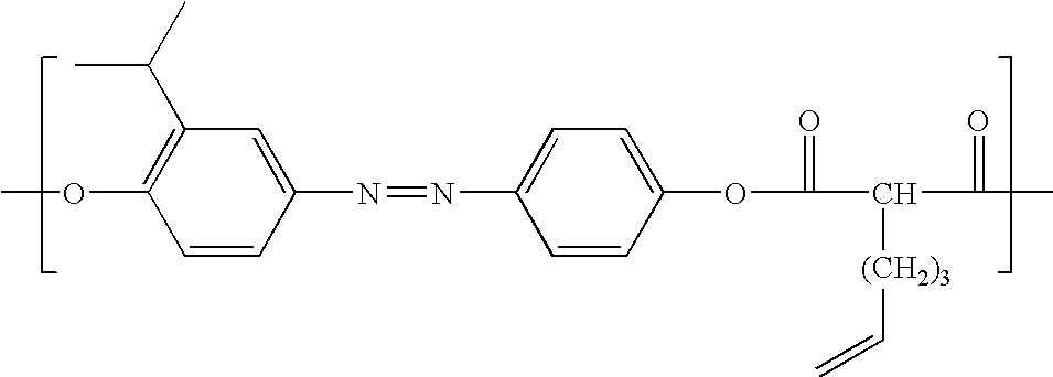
O(C1=C(C(C)C)C=C(N=NC2=CC=C(OC(C(C(C)=O)[(CH2)3]C=C)=O)C=C2)C=C1)C
